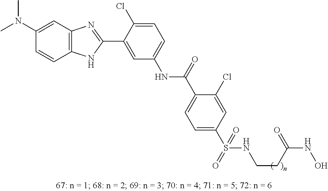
C1(C2=NC3=C(N2)C=CC(N(C)C)=C3)=CC(NC(C2=CC=C(S(=O)(NCCC(=O)NO)=O)C=C2Cl)=O)=CC=C1Cl
